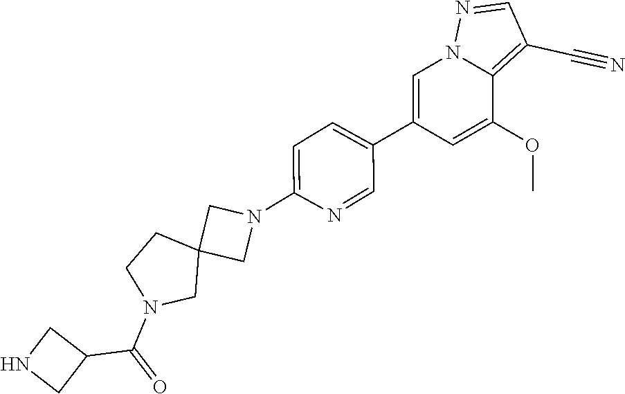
C1(C2=CC=C(N3CC4(C3)CCN(C(C3CNC3)=O)C4)N=C2)=CN2C(=C(C#N)C=N2)C(OC)=C1
